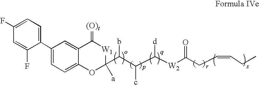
C1(F)=CC=C(C2=CC=C3C(=C2)C(=[(O)t])[W1]C([a])(C(C(C([W2]C(CC=CCC)=O)[d])c)b)O3)C(F)=C1
